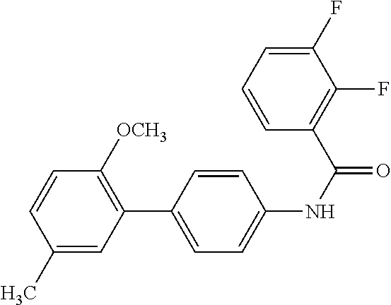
C1(C)=CC(C2=CC=C(NC(=O)C3=C(F)C(F)=CC=C3)C=C2)=C([OCH3])C=C1
